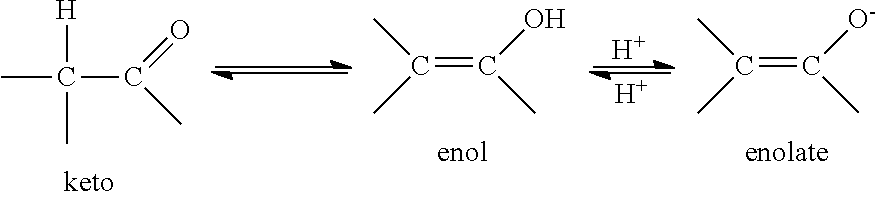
[H].[H].CC([H])(C(=O)C)C.C(=C(O)C)(C)C.C(=C([O-])C)(C)C
